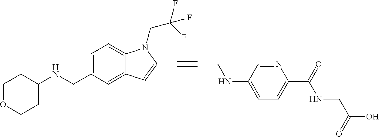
C1=C(CNC2CCOCC2)C=C2C(=C1)N(CC(F)(F)F)C(C#CCNC1=CC=C(C(=O)NCC(O)=O)N=C1)=C2
